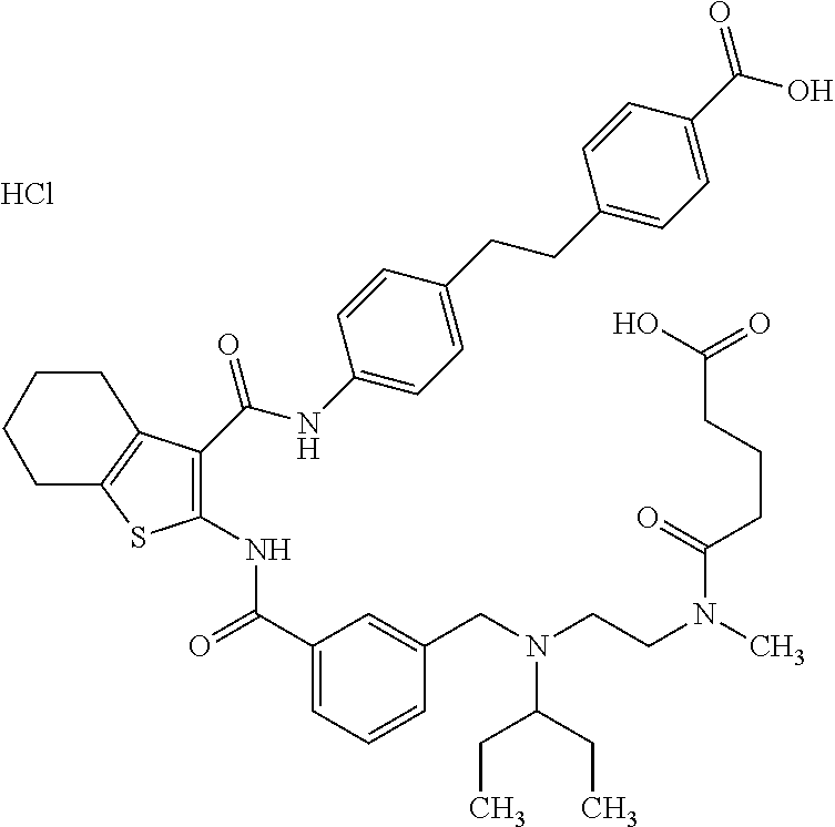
C1(C(=O)NC2=C(C(NC3=CC=C(CCC4=CC=C(C(=O)O)C=C4)C=C3)=O)C3=C(S2)CCCC3)=CC=CC(CN(CCN(C)C(CCCC(O)=O)=O)C(CC)CC)=C1.Cl
